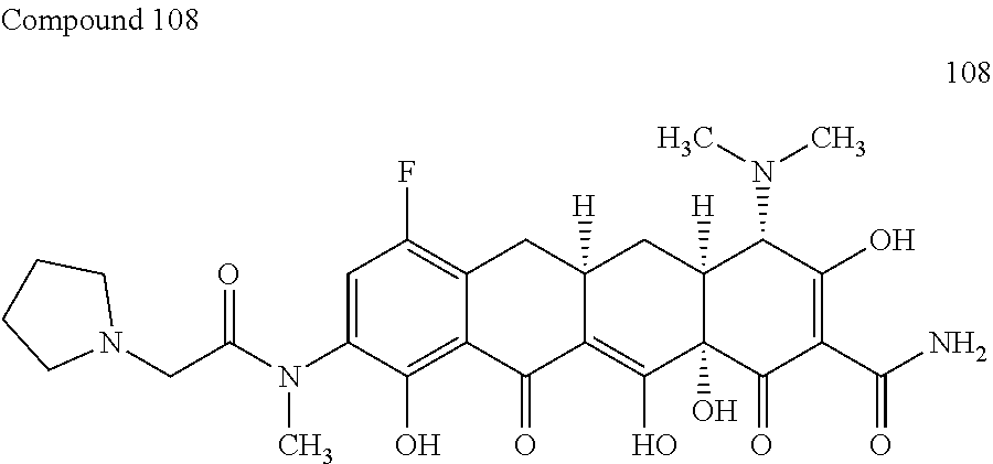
C1=C(N(C(CN2CCCC2)=O)C)C(O)=C2C(=C1F)CC1([H])C(=C(O)C3(O)C([H])(C1)C(N(C)C)C(O)=C(C(N)=O)C3=O)C2=O
